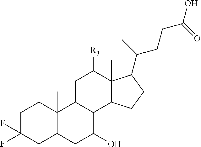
C1C(F)(F)CC2C(C)(C1)C1C(C(O)C2)C2C(C)(C([R3])C1)C(C(C)CCC(O)=O)CC2
